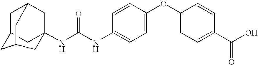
C1C2CC3(NC(NC4=CC=C(OC5=CC=C(C(O)=O)C=C5)C=C4)=O)CC1CC(C2)C3
